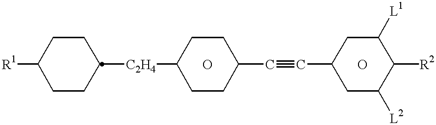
[R1]C1CCC([C2H4]C2CCC(C#CC3CC([L2])C([R2])C([L1])C3)CC2)CC1.O.O
